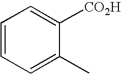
C1=CC=C(C)C([CO2H])=C1
